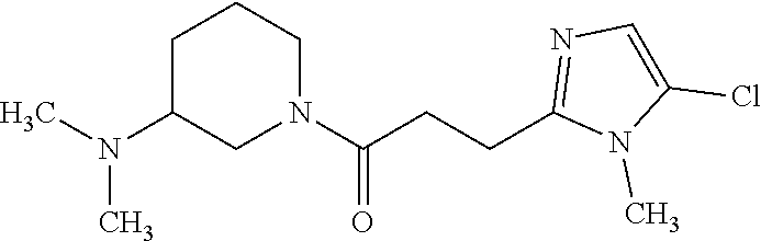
C1C(N(C)C)CN(C(CCC2=NC=C(Cl)N2C)=O)CC1
